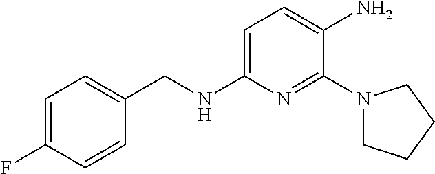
C1=C(NCC2=CC=C(F)C=C2)N=C(N2CCCC2)C(N)=C1
